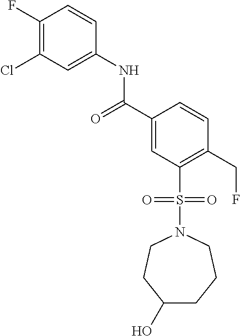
C1(F)=C(Cl)C=C(NC(C2=CC(S(N3CCC(O)CCC3)(=O)=O)=C(CF)C=C2)=O)C=C1
